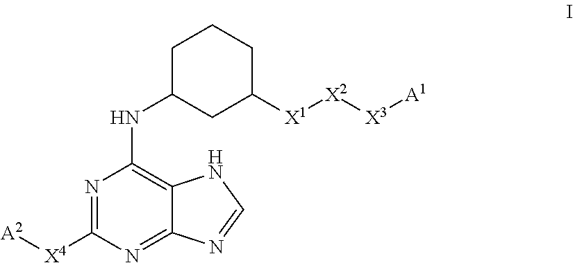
N1=C([X4][A2])N=C2C(=C1NC1CC([X1][X2][X3][A1])CCC1)NC=N2
